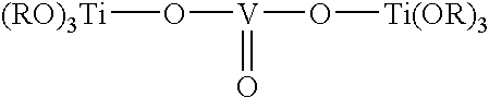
[(RO)3Ti]O[V](O[Ti(OR)3])=O
